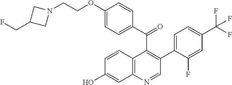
C(C1=C(C2=CC=C(C(F)(F)F)C=C2F)C=NC2=C1C=CC(O)=C2)(=O)C1=CC=C(OCCN2CC(CF)C2)C=C1
